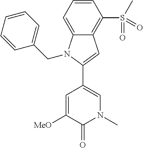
C1(C2=CN(C)C(=O)C([MeO])=C2)=CC2=C(S(C)(=O)=O)C=CC=C2N1CC1=CC=CC=C1
